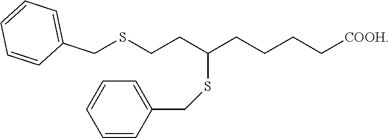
C1=CC(CSC(CCSCC2=CC=CC=C2)CCCC[COOH])=CC=C1
